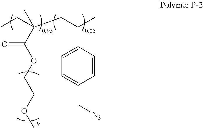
C(C(CC(C)C1=CC=C(C[N3])C=C1)(C)C(=O)OCCOC)C
